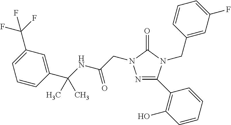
N1=C(C2=C(O)C=CC=C2)N(CC2=CC(F)=CC=C2)C(=O)N1CC(NC(C1=CC(C(F)(F)F)=CC=C1)(C)C)=O
